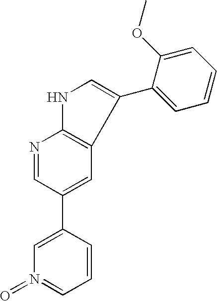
N1=CC(C2=CN(=O)=CC=C2)=CC2=C1NC=C2C1=CC=CC=C1OC
